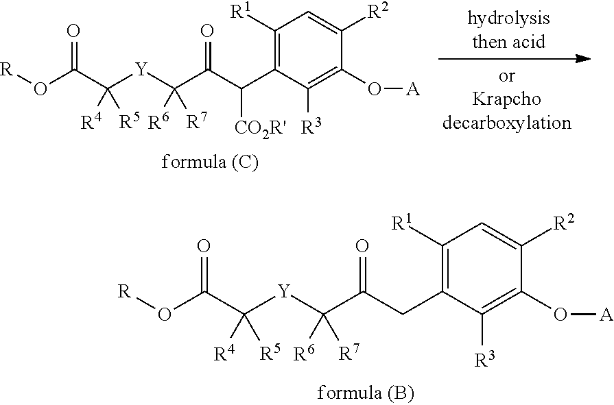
[R]OC(C([Y]C(C(C(C1=C([R1])C=C([R2])C(O[A])=C1[R3])[CO2R'])=O)([R6])[R7])([R4])[R5])=O.[R]OC(C([Y]C(C(CC1=C([R1])C=C([R2])C(O[A])=C1[R3])=O)([R6])[R7])([R4])[R5])=O
